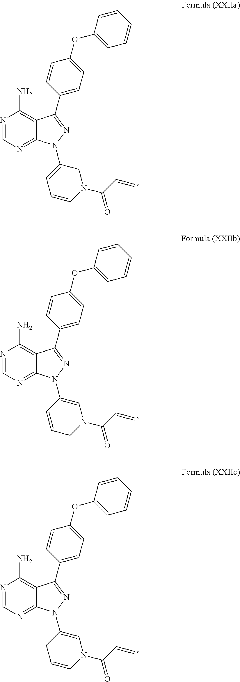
N1=CN=C2C(=C1N)C(C1=CC=C(OC3=CC=CC=C3)C=C1)=NN2C1=CC=CN(C(=O)C=C)C1.N1=CN=C2C(=C1N)C(C1=CC=C(OC3=CC=CC=C3)C=C1)=NN2C1=CN(C(=O)C=C)CC=C1.N1=CN=C2C(=C1N)C(C1=CC=C(OC3=CC=CC=C3)C=C1)=NN2C1=CN(C(=O)C=C)C=CC1
